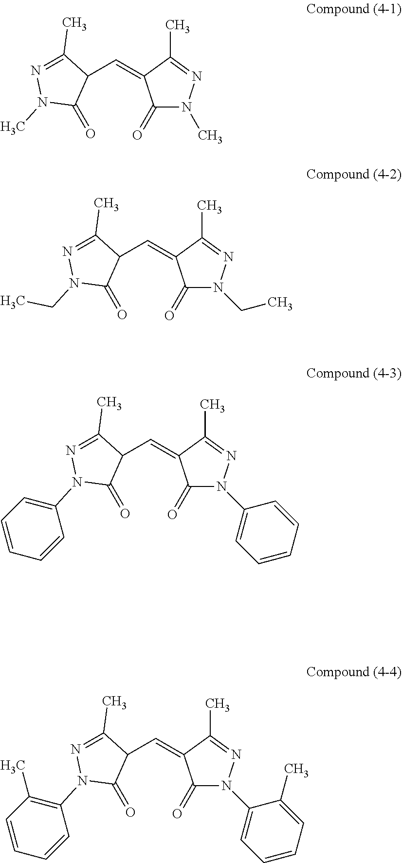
C1(=O)N(C)N=C(C)C1=CC1C(=O)N(C)N=C1C.C1(=O)N(CC)N=C(C)C1=CC1C(=O)N(CC)N=C1C.C1(=O)N(C2=CC=CC=C2)N=C(C)C1=CC1C(=O)N(C2=CC=CC=C2)N=C1C.C1(=O)N(C2=CC=CC=C2C)N=C(C)C1=CC1C(=O)N(C2=C(C)C=CC=C2)N=C1C
